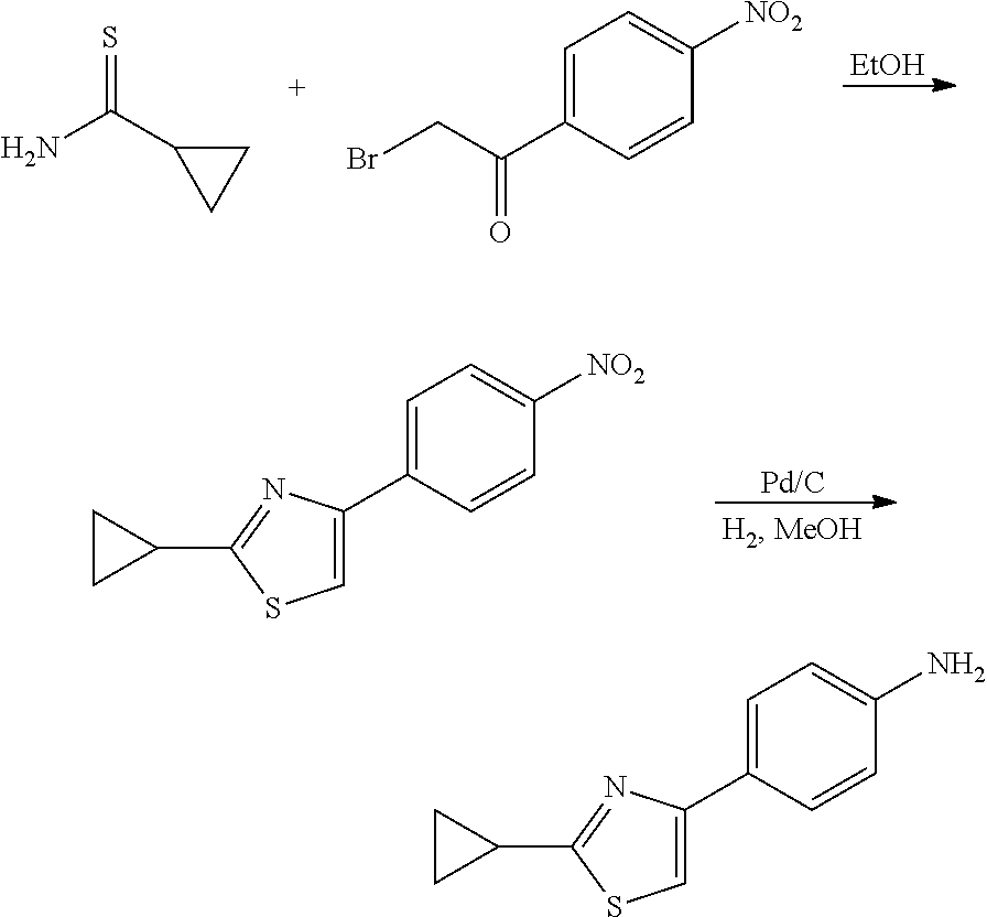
C1=C(C2=CSC(C3CC3)=N2)C=CC([NO2])=C1.[EtOH].S=C(C1CC1)N.C1=C(C(CBr)=O)C=CC([NO2])=C1.C1=C(C2=CSC(C3CC3)=N2)C=CC(N)=C1
